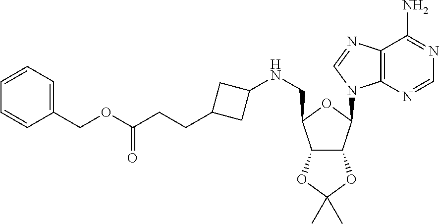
C12C(C(N3C4=C(N=C3)C(N)=NC=N4)OC1CNC1CC(CCC(OCC3=CC=CC=C3)=O)C1)OC(C)(C)O2
